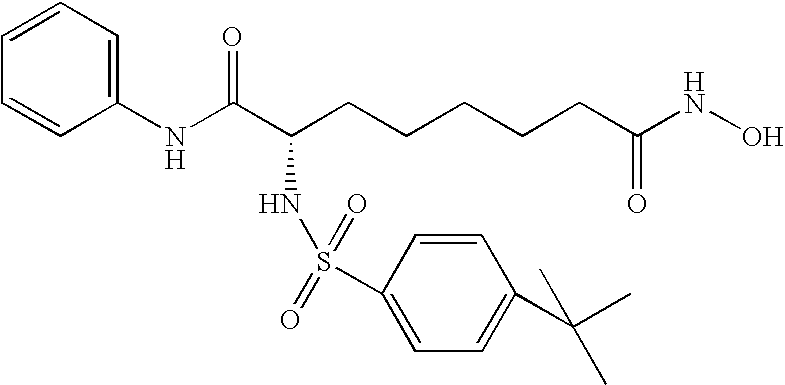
C1(NC(C(CCCCCC(NO)=O)NS(=O)(=O)C2=CC=C(C(C)(C)C)C=C2)=O)=CC=CC=C1
